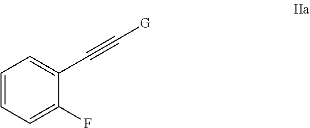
C1=CC=C(F)C(C#C[G])=C1
